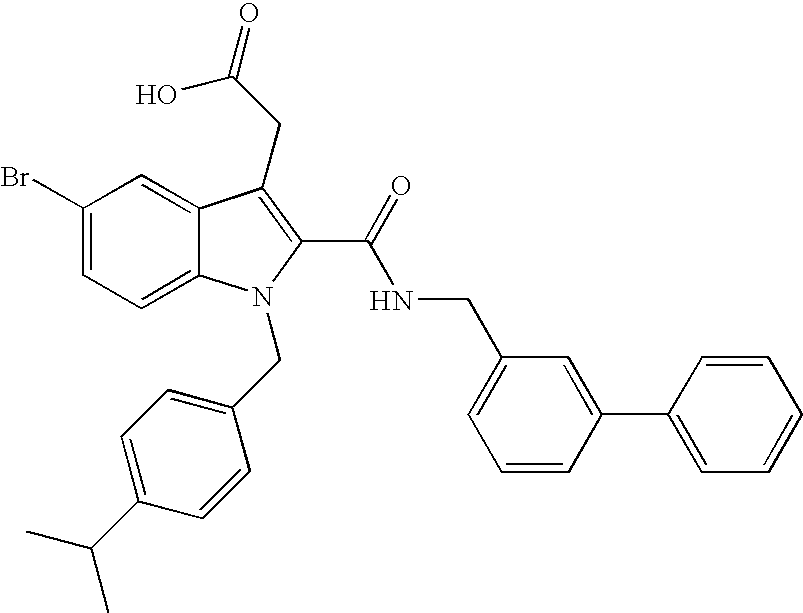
C1(Br)=CC=C2C(=C1)C(CC(=O)O)=C(C(=O)NCC1=CC=CC(C3=CC=CC=C3)=C1)N2CC1=CC=C(C(C)C)C=C1
